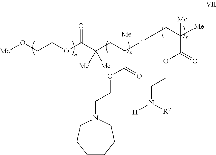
C(CC([r]CC([Me])([Me])C(=O)OCCN([R7])[H])([Me])C(=O)OCCN1CCCCCC1)([Me])([Me])C(OCCO[Me])=O
